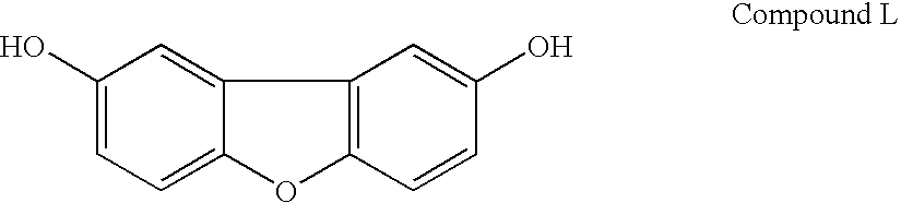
C1(O)=CC=C2C(=C1)C1=C(O2)C=CC(O)=C1
